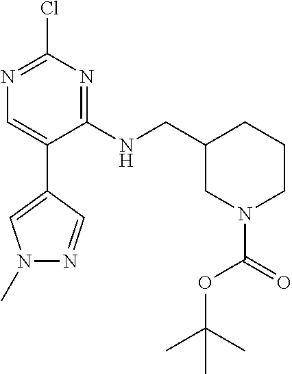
C1(Cl)=NC=C(C2=CN(C)N=C2)C(NCC2CN(C(=O)OC(C)(C)C)CCC2)=N1
